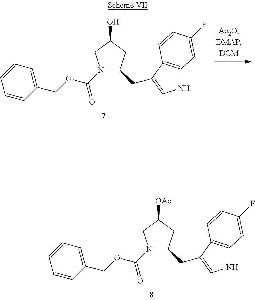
[OAc]C1CC(CC2=CNC3=C2C=CC(F)=C3)N(C(OCC2=CC=CC=C2)=O)C1.OC1CC(CC2=CNC3=C2C=CC(F)=C3)N(C(OCC2=CC=CC=C2)=O)C1
